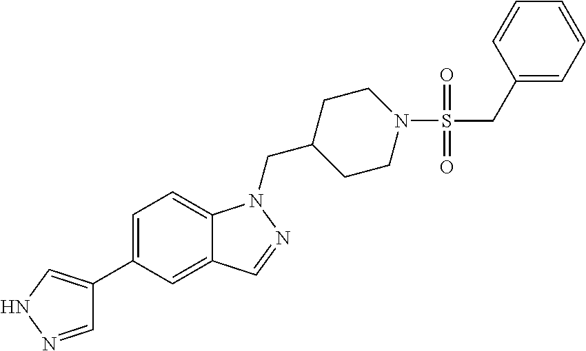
N1N=CC(C2=CC=C3C(=C2)C=NN3CC2CCN(S(CC3=CC=CC=C3)(=O)=O)CC2)=C1
